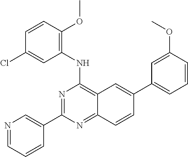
N1=CC=CC(C2=NC(NC3=C(OC)C=CC(Cl)=C3)=C3C(=N2)C=CC(C2=CC=CC(OC)=C2)=C3)=C1
